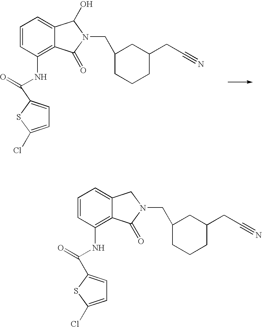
C1=CC(NC(C2=CC=C(Cl)S2)=O)=C2C(=C1)C(O)N(CC1CCCC(CC#N)C1)C2=O.C1=CC(NC(C2=CC=C(Cl)S2)=O)=C2C(=C1)CN(CC1CCCC(CC#N)C1)C2=O
